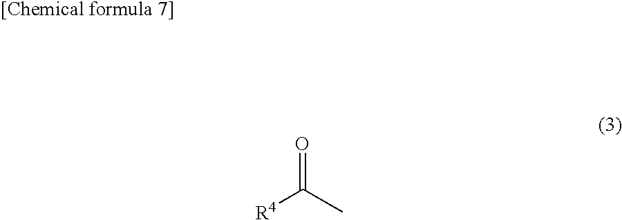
[R4]C(C)=O
